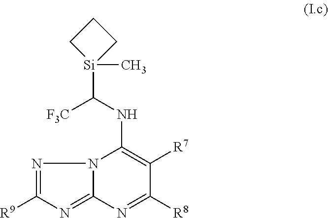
N12C(=NC([R9])=N1)N=C([R8])C([R7])=C2NC([Si]1(C)CCC1)[F3C]
